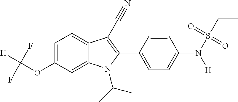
C1=C(OC([H])(F)F)C=C2C(=C1)C(C#N)=C(C1=CC=C(N(S(CC)(=O)=O)[H])C=C1)N2C(C)C
